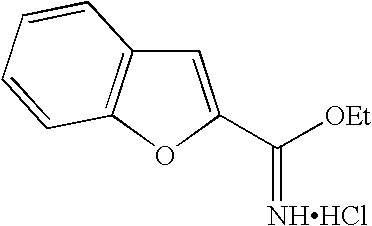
C1=C(C([OEt])=[NHHCl])OC2=C1C=CC=C2
